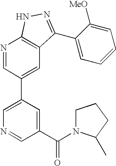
N1=CC(C2=CN=CC(C(N3CCCC3C)=O)=C2)=CC2=C1NN=C2C1=CC=CC=C1[MeO]
